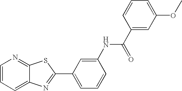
C1=CC=C2C(=N1)SC(C1=CC=CC(NC(C3=CC(OC)=CC=C3)=O)=C1)=N2
